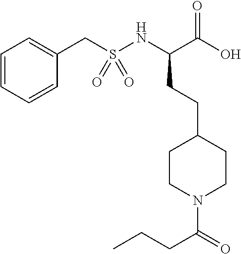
S(NC(C(O)=O)CCC1CCN(C(=O)CCC)CC1)(CC1=CC=CC=C1)(=O)=O
